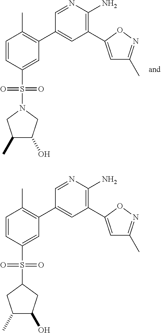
C1=CC(S(N2CC(C)C(O)C2)(=O)=O)=CC(C2=CC(C3=CC(C)=NO3)=C(N)N=C2)=C1C.C1=CC(S(C2CC(C)C(O)C2)(=O)=O)=CC(C2=CC(C3=CC(C)=NO3)=C(N)N=C2)=C1C
